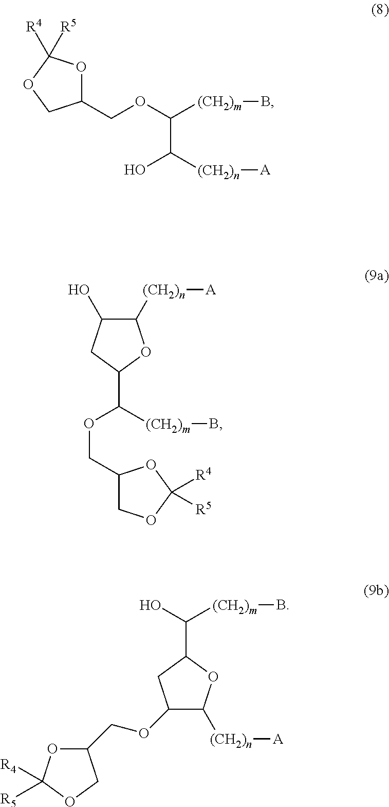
[(CH2)n]([A])C1C(O)CC(C(OCC2COC([R4])([R5])O2)[(CH2)m]B)O1.C([(CH2)m]B)(C([(CH2)n][A])O)OCC1OC([R5])([R4])OC1.O1C(C([(CH2)m]B)O)CC(OCC2OC([R4])([R5])OC2)C1[(CH2)n][A]
